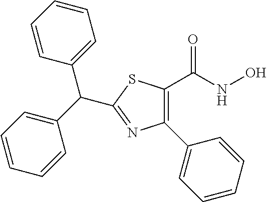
C1(C2=CC=CC=C2)=C(C(NO)=O)SC(C(C2=CC=CC=C2)C2=CC=CC=C2)=N1
